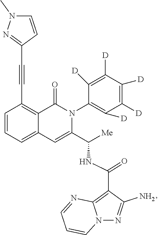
C1=CC=C2C(=C1C#CC1=NN(C)C=C1)C(=O)N(C1=C([D])C([D])=C([D])C([D])=C1[D])C(C([Me])NC(C1=C3N(N=C1N)C=CC=N3)=O)=C2
